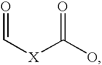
[X](C(O)=O)C=O
